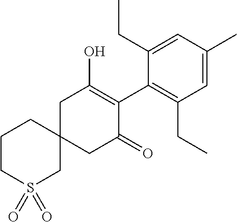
C12(CC(=O)C(C3=C(CC)C=C(C)C=C3CC)=C(O)C1)CCCS(=O)(=O)C2
